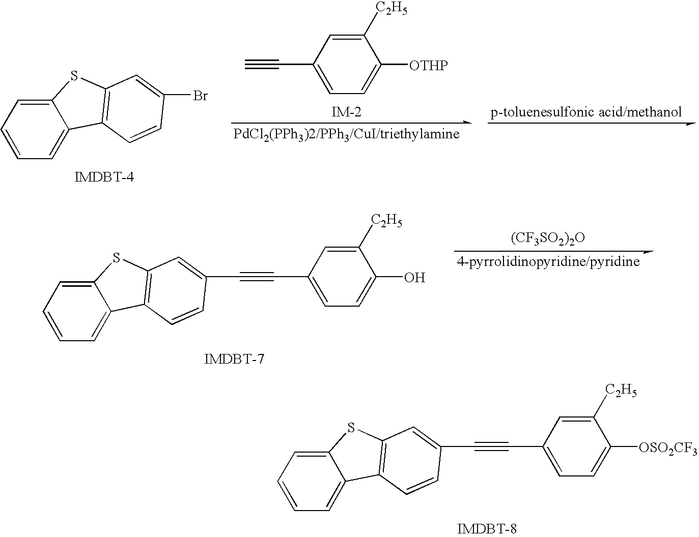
C12=CC=CC=C1C1=C(S2)C=C(C#CC2=CC=C([OSO2CF3])C([C2H5])=C2)C=C1.C#CC1=CC=C([OTHP])C([C2H5])=C1.C12=CC=CC=C1C1=C(S2)C=C(Br)C=C1.[(CF3SO2)2O].C12=CC=CC=C1C1=C(S2)C=C(C#CC2=CC=C(O)C([C2H5])=C2)C=C1
